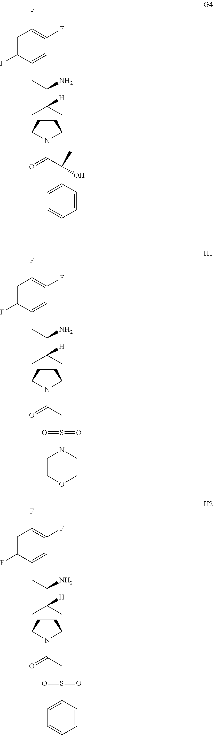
C1=C(F)C(CC(C2([H])CC3N(C(=O)C(C4=CC=CC=C4)(O)C)C(C2)CC3)N)=CC(F)=C1F.C1=C(F)C(CC(C2([H])CC3N(C(=O)CS(=O)(=O)N4CCOCC4)C(C2)CC3)N)=CC(F)=C1F.C1=C(F)C(CC(C2([H])CC3N(C(=O)CS(=O)(=O)C4=CC=CC=C4)C(C2)CC3)N)=CC(F)=C1F
